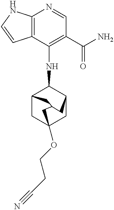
C12=C(C(NC3C4CC5(OCCC#N)CC3CC(C5)C4)=C(C(N)=O)C=N1)C=CN2
